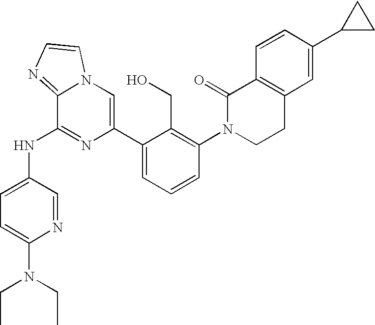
C1=C(NC2=NC(C3=CC=CC(N4CCC5=C(C4=O)C=CC(C4CC4)=C5)=C3CO)=CN3C2=NC=C3)C=NC(N(CC)CC)=C1
